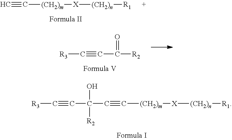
C#C[(CH2)m][X][(CH2)n][R1].C(#CC([R2])=O)[R3].C(#CC(C#C[(CH2)m][X][(CH2)n][R1])(O)[R2])[R3]
